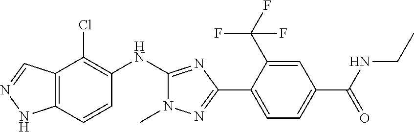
C12=C(C=CC(NC3=NC(C4=CC=C(C(NCC)=O)C=C4C(F)(F)F)=NN3C)=C1Cl)NN=C2
